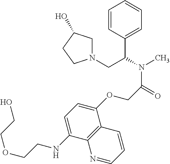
C1=CC(C(N(C)C(=O)COC2=CC=C(NCCOCCO)C3=C2C=CC=N3)CN2CC(O)CC2)=CC=C1
